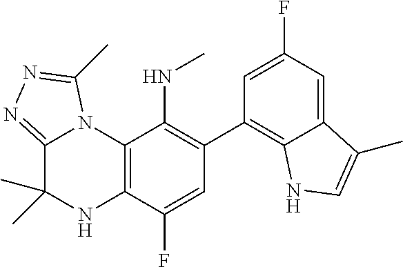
C1(C2=C3C(=CC(F)=C2)C(C)=CN3)=C(NC)C2=C(C(F)=C1)NC(C)(C)C1=NN=C(C)N21
